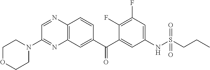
C1=NC2=C(N=C1N1CCOCC1)C=C(C(C1=CC(NS(CCC)(=O)=O)=CC(F)=C1F)=O)C=C2
